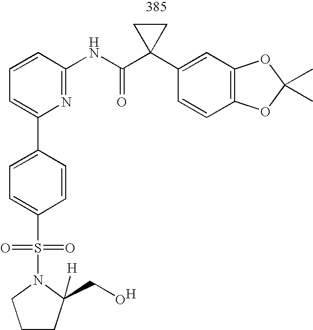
C1CC(CO)([H])N(S(=O)(=O)C2=CC=C(C3=CC=CC(NC(C4(C5=CC6=C(C=C5)OC(C)(C)O6)CC4)=O)=N3)C=C2)C1.[H]
